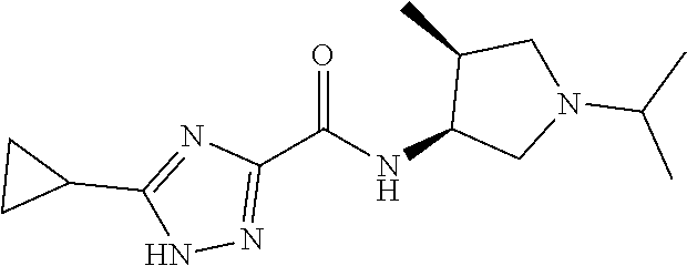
C1(C(NC2CN(C(C)C)CC2C)=O)=NNC(C2CC2)=N1
